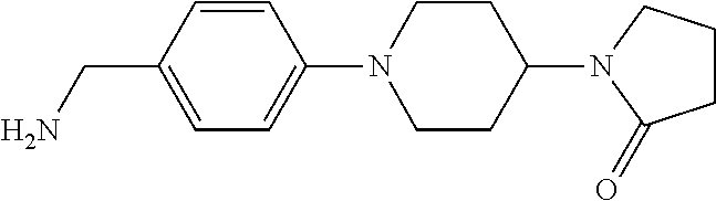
C1=CC(N2CCC(N3C(=O)CCC3)CC2)=CC=C1CN
